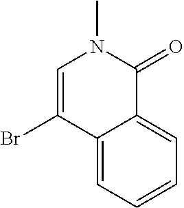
C12=CC=CC=C1C(=O)N(C)C=C2Br
